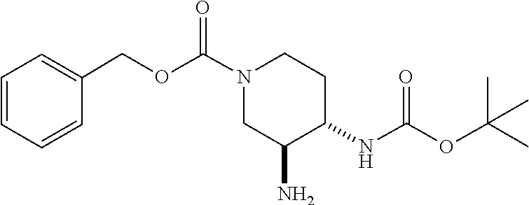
N(C(OC(C)(C)C)=O)C1C(N)CN(C(OCC2=CC=CC=C2)=O)CC1
